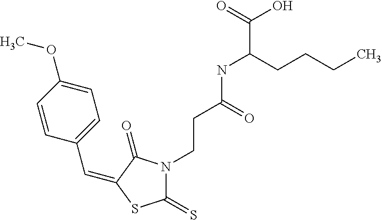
C(C1=CC=C(OC)C=C1)=C1C(=O)N(CCC(NC(CCCC)C(=O)O)=O)C(=S)S1
